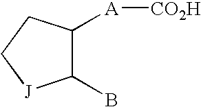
C1(B)C([A][CO2H])CC[J]1
